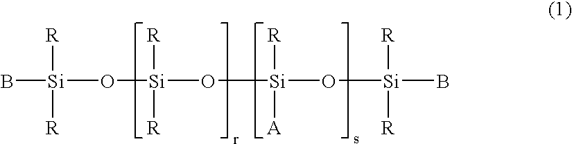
B[Si]([R])([R])O[Si]([R])([R])O[Si]([R])([A])O[Si]([R])([R])B
